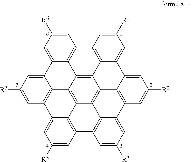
C12=CC([R6])=CC3=C1C1=C4C5=C3C=C([R1])C=C5C3=CC([R2])=CC5=C3C4=C3C4=C1C1=C(C6=CC([R3])=CC(=C64)C4=C3C5=CC([R3])=C4)C=C([R5])C=C21
